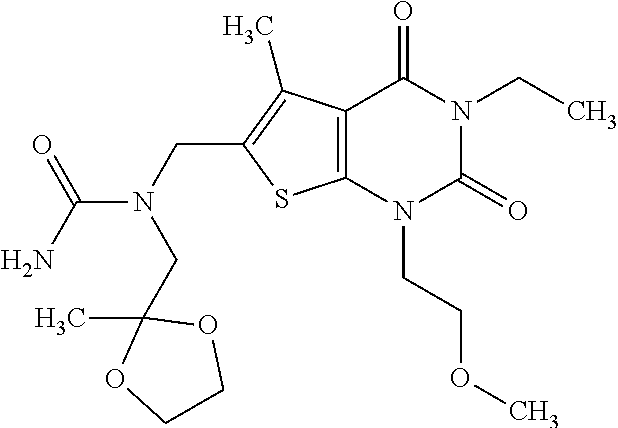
C12=C(N(CCOC)C(=O)N(CC)C1=O)SC(CN(CC1(C)OCCO1)C(=O)N)=C2C
